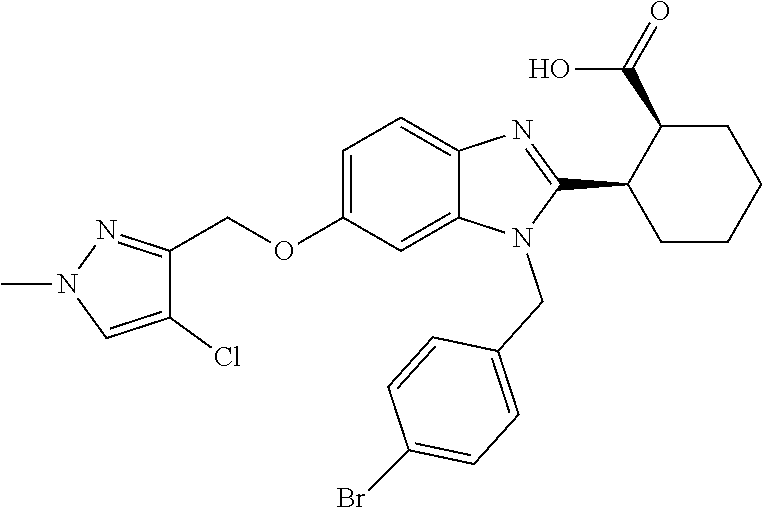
C1=C(OCC2=NN(C)C=C2Cl)C=C2C(=C1)N=C(C1CCCCC1C(O)=O)N2CC1=CC=C(Br)C=C1
